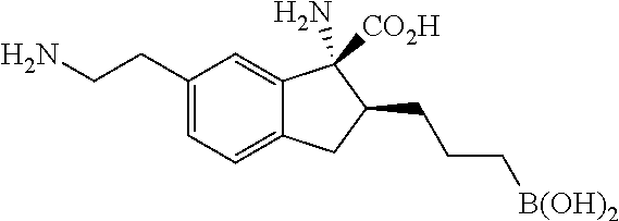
C1(CCN)=CC=C2C(=C1)C(N)([CO2H])C(CCC[B(OH)2])C2
